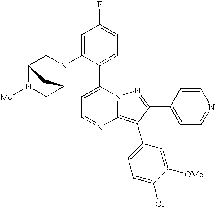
C1(C2=CC=C(F)C=C2N2CC3N([Me])CC2C3)=CC=NC2=C(C3=CC=C(Cl)C([OMe])=C3)C(C3=CC=NC=C3)=NN12
